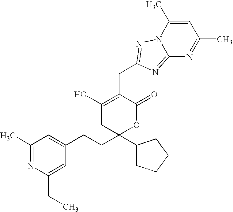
N12C(=NC(CC3=C(O)CC(CCC4=CC(C)=NC(CC)=C4)(C4CCCC4)OC3=O)=N1)N=C(C)C=C2C
